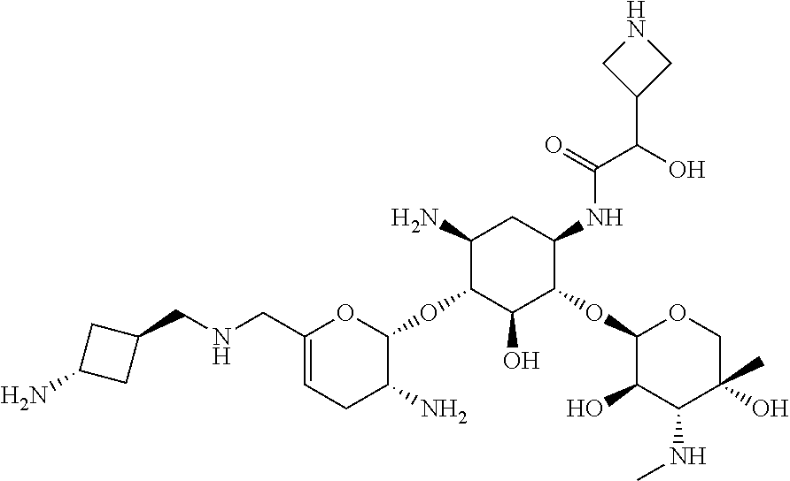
C1(CNCC2CC(N)C2)=CCC(N)C(OC2C(O)C(OC3C(O)C(NC)C(O)(C)CO3)C(NC(C(O)C3CNC3)=O)CC2N)O1
